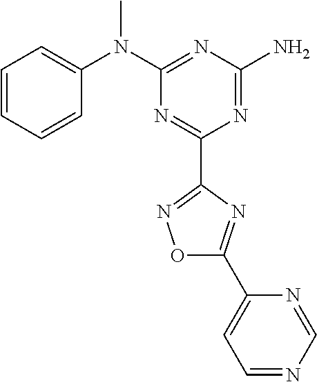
C1=CC=CC(N(C2=NC(N)=NC(C3=NOC(C4=CC=NC=N4)=N3)=N2)C)=C1
